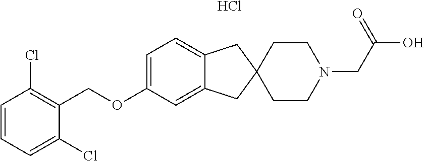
C1=C(OCC2=C(Cl)C=CC=C2Cl)C=C2C(=C1)CC1(C2)CCN(CC(O)=O)CC1.Cl
